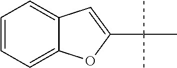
C1=CC=C2C(=C1)C=C(C(C)(C)C)O2
